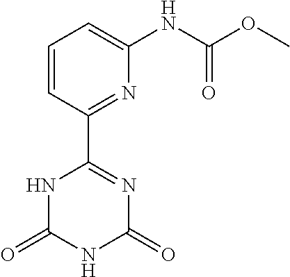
C1(C2=NC(NC(OC)=O)=CC=C2)=NC(=O)NC(=O)N1
